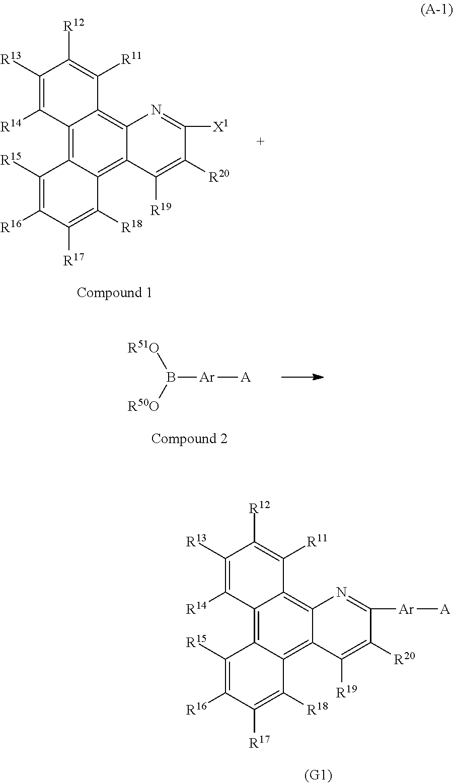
C12=C3C(=C4C(=C1C([R11])=C([R12])C([R13])=C2[R14])N=C([X1])C([R20])=C4[R19])C([R18])=C([R17])C([R16])=C3[R15].[R51O]B([R50O])[Ar][A].C12=C3C(=C4C(=C1C([R11])=C([R12])C([R13])=C2[R14])N=C([Ar][A])C([R20])=C4[R19])C([R18])=C([R17])C([R16])=C3[R15]
